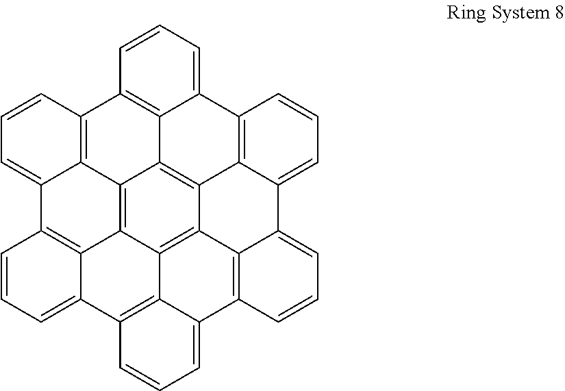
C1=CC2=C3C(=C1)C1=C4C5=C3C3=C6C7=C(C8=CC=CC2=C38)C=CC=C7C2=CC=CC3=C2C6=C5C2=C(C4=CC=C1)C=CC=C23
